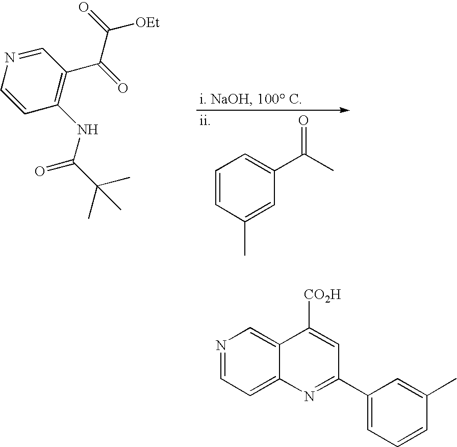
C1=CC(NC(=O)C(C)(C)C)=C(C(=O)C(=O)[OEt])C=N1.C1=CC(C)=CC(C(=O)C)=C1.N1=CC=C2C(=C1)C([CO2H])=CC(C1=CC=CC(C)=C1)=N2
